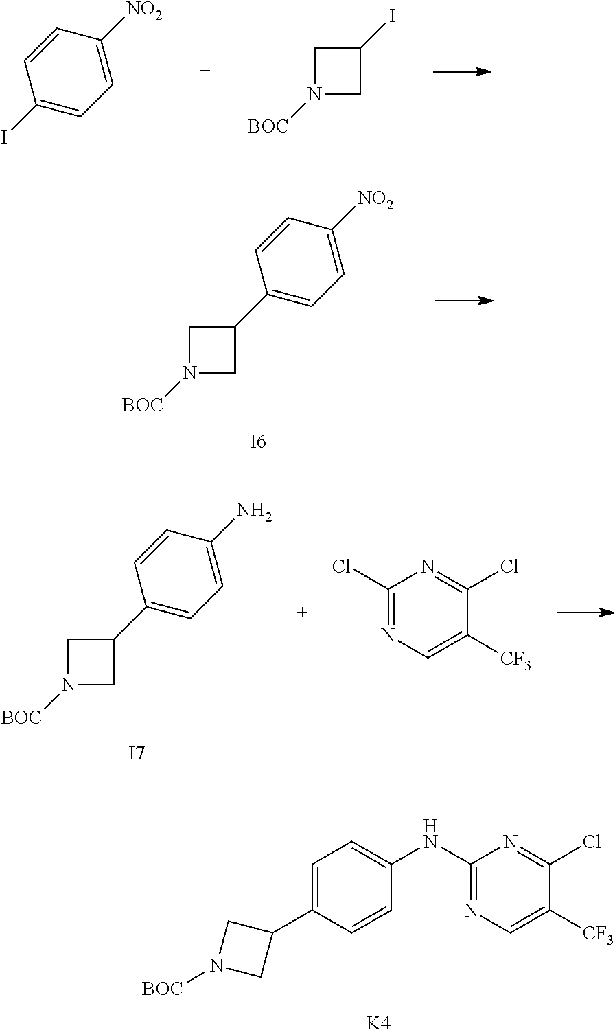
C1=C([NO2])C=CC(I)=C1.N1([BOC])CC(I)C1.C1=C([NO2])C=CC(C2CN([BOC])C2)=C1.[I6].C1=C(N)C=CC(C2CN([BOC])C2)=C1.[I7].C1(Cl)=NC=C([CF3])C(Cl)=N1.C1=C(C2CN([BOC])C2)C=CC(NC2=NC=C([CF3])C(Cl)=N2)=C1.[K4]
